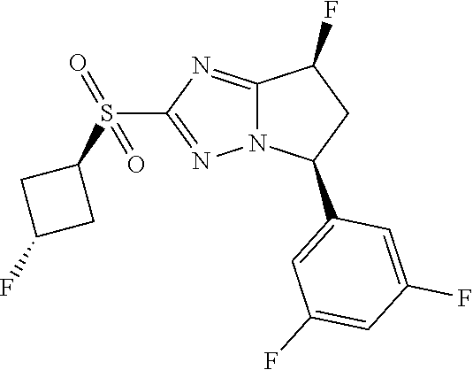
C12=NC(S(C3CC(F)C3)(=O)=O)=NN1C(C1=CC(F)=CC(F)=C1)CC2F
